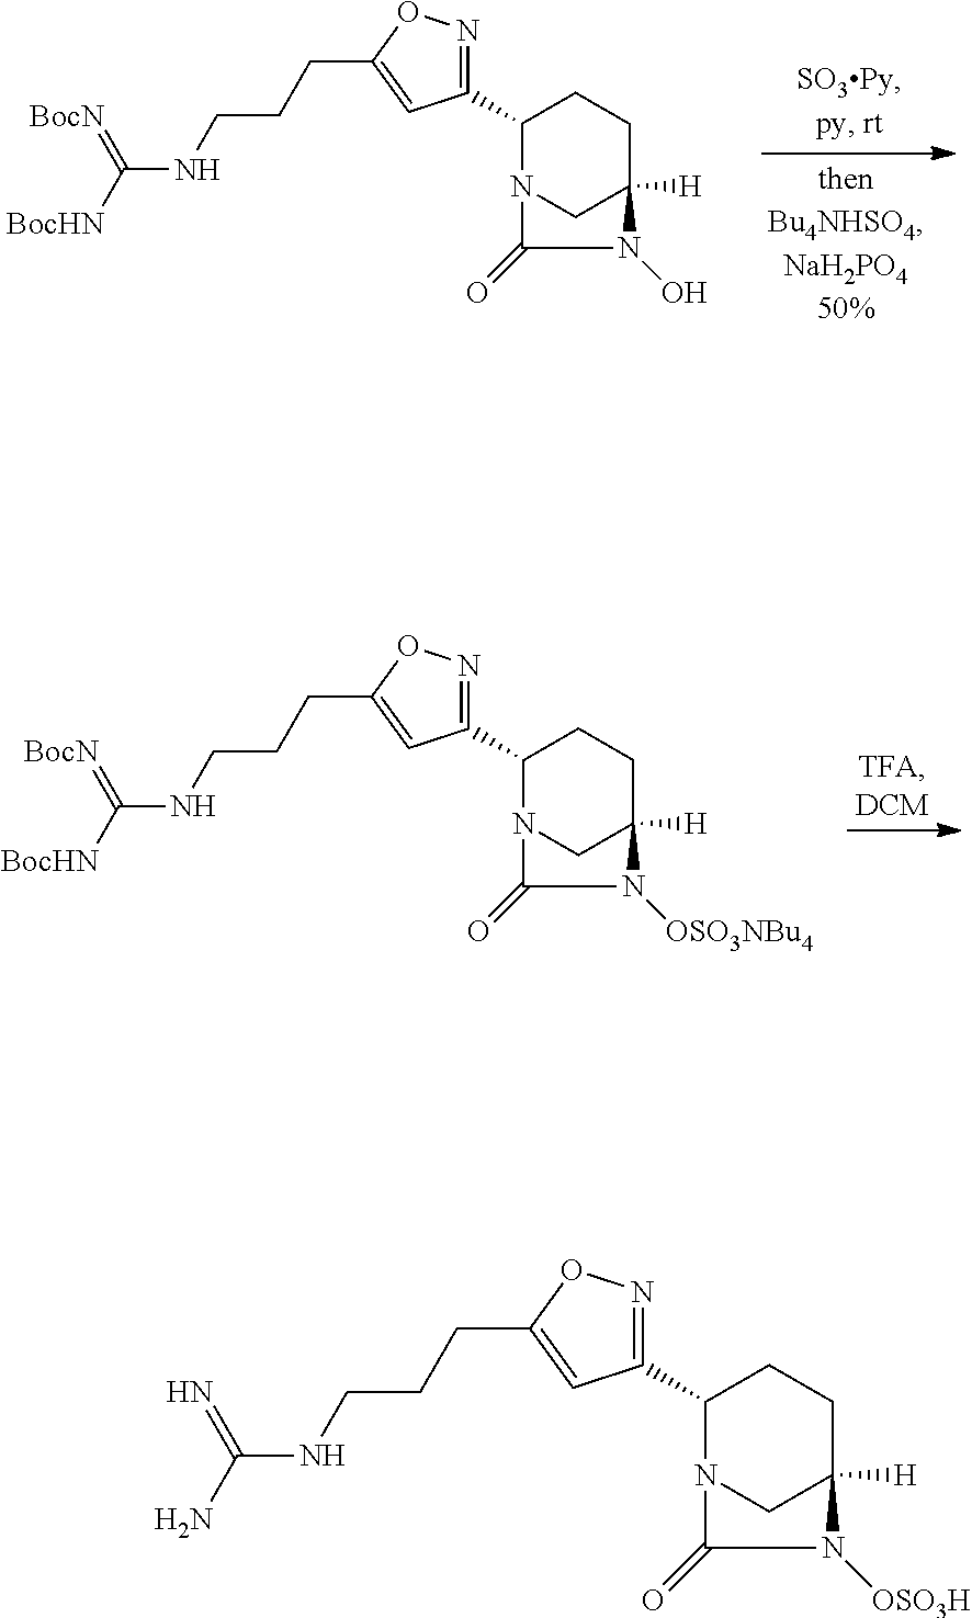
C(NCCCC1=CC(C2N3CC([H])(CC2)N(O)C3=O)=NO1)([BocHN])=[BocN].C(NCCCC1=CC(C2N3CC([H])(CC2)N([OSO3NBu4])C3=O)=NO1)([BocHN])=[BocN].C(NCCCC1=CC(C2N3CC([H])(CC2)N([OSO3H])C3=O)=NO1)(N)=N
